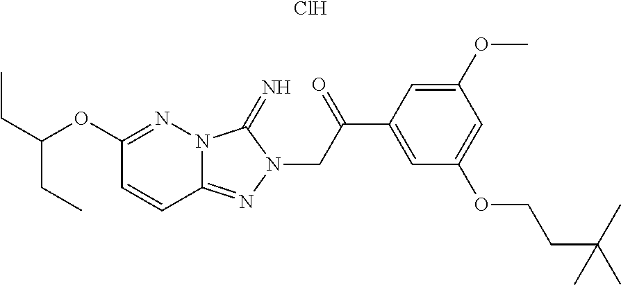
CCC(CC)OC1=NN2C(=NN(CC(C3=CC(OCCC(C)(C)C)=CC(OC)=C3)=O)C2=N)C=C1.Cl
